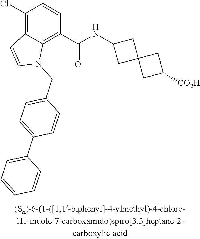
C1(Cl)=C2C(=C(C(NC3CC4(C3)CC([CO2H])C4)=O)C=C1)N(CC1=CC=C(C3=CC=CC=C3)C=C1)C=C2
